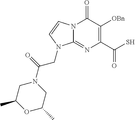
N12C(=NC(C(=O)S)=C([OBn])C1=O)N(CC(N1CC(C)OC(C)C1)=O)C=C2
